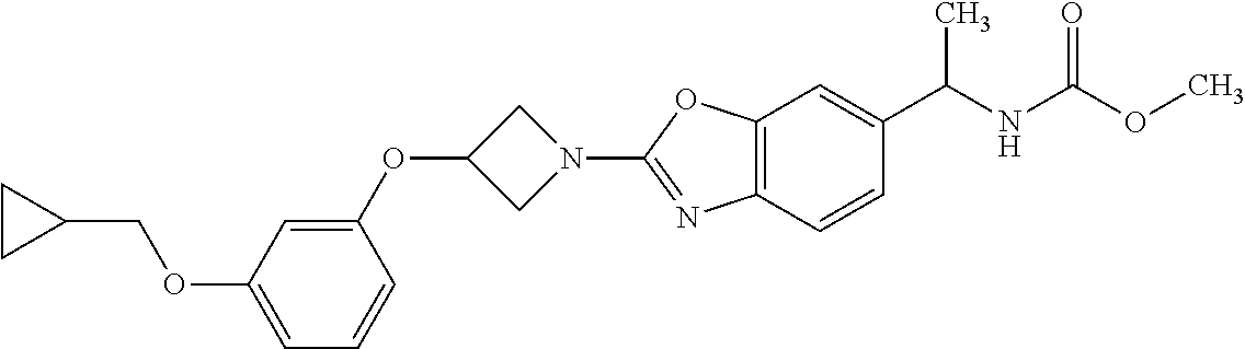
O(C1=CC=CC(OC2CN(C3=NC4=C(O3)C=C(C(NC(OC)=O)C)C=C4)C2)=C1)CC1CC1
